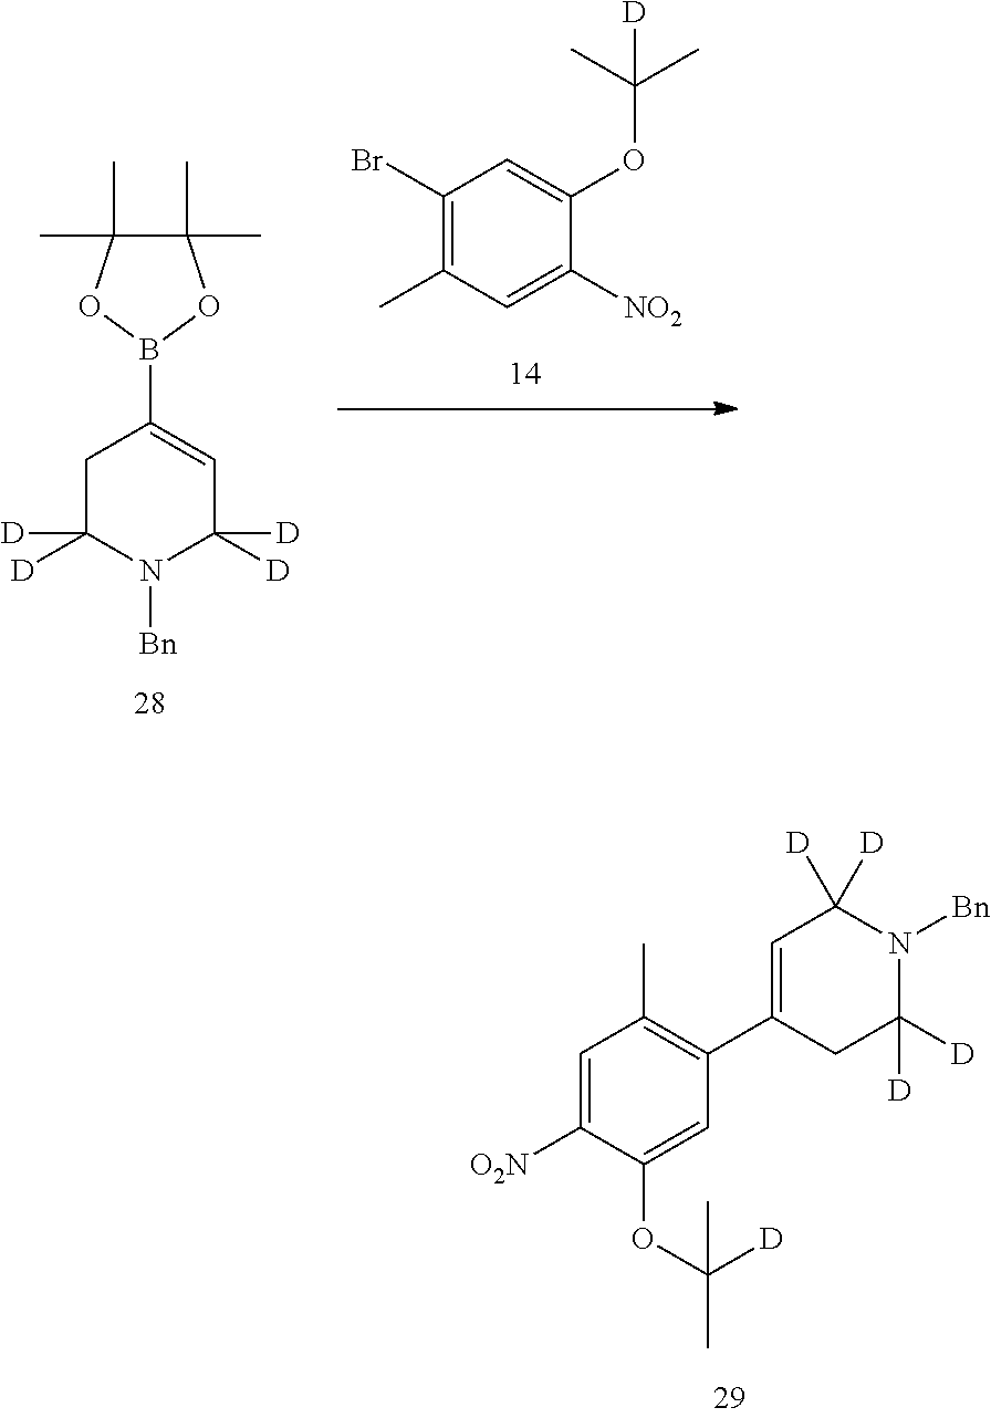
C1=C([O2N])C(OC(C)([D])C)=CC(C2=CC([D])([D])N([Bn])C([D])([D])C2)=C1C.C1(Br)=C(C)C=C([NO2])C(OC(C)(C)[D])=C1.C1C([D])([D])N([Bn])C([D])([D])C=C1B1OC(C)(C)C(C)(C)O1
